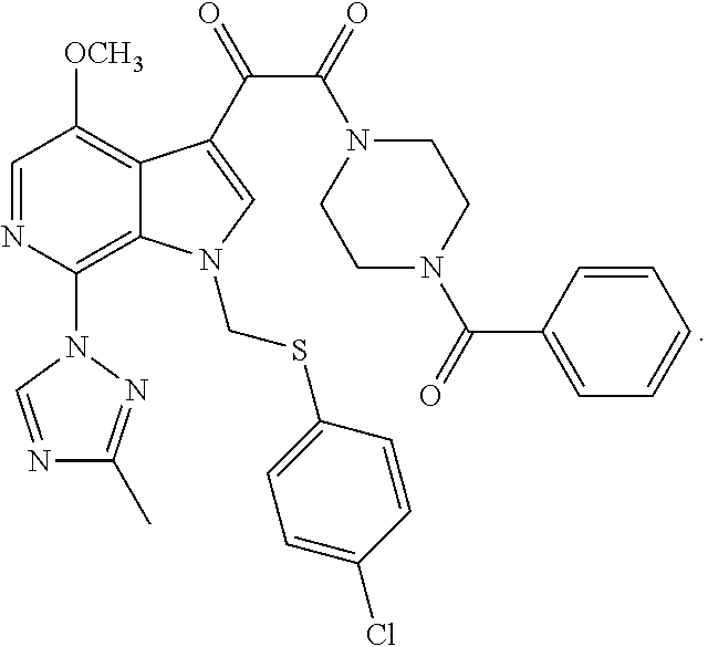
C(C(=O)N1CCN(C(=O)C2=CC=CC=C2)CC1)(=O)C1=CN(CSC2=CC=C(Cl)C=C2)C2=C(N3C=NC(C)=N3)N=CC([OCH3])=C21
